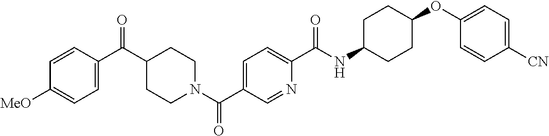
C1CN(C(C2=CC=C(C(=O)NC3CCC(OC4=CC=C([CN])C=C4)CC3)N=C2)=O)CCC1C(=O)C1=CC=C([MeO])C=C1
